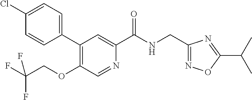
C1(CNC(C2=CC(C3=CC=C(Cl)C=C3)=C(OCC(F)(F)F)C=N2)=O)=NOC(C(C)C)=N1
